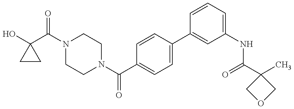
OC1(C(N2CCN(C(C3=CC=C(C4=CC(NC(C5(C)COC5)=O)=CC=C4)C=C3)=O)CC2)=O)CC1
